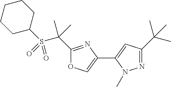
C1C(S(C(C)(C)C2=NC(C3=CC(C(C)(C)C)=NN3C)=CO2)(=O)=O)CCCC1
